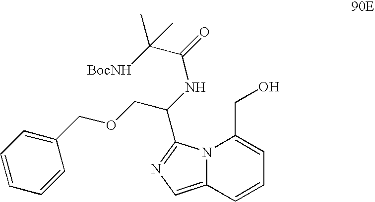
C1=C(COCC(C2=NC=C3N2C(CO)=CC=C3)NC(=O)C([BocNH])(C)C)C=CC=C1
